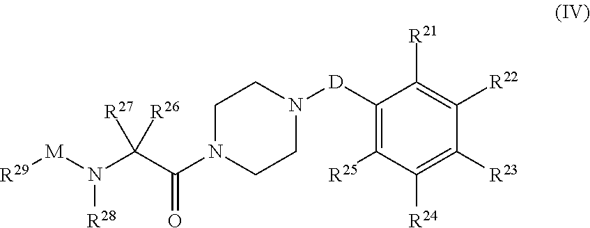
[R29][M]N(C(C(N1CCN([D]C2=C([R25])C([R24])=C([R23])C([R22])=C2[R21])CC1)=O)([R26])[R27])[R28]
